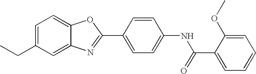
C1=C(CC)C=C2C(=C1)OC(C1=CC=C(NC(=O)C3=CC=CC=C3OC)C=C1)=N2
